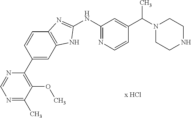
C1(NC2=NC=CC(C(N3CCNCC3)C)=C2)=NC2=C(N1)C=C(C1=C(OC)C(C)=NC=N1)C=C2
